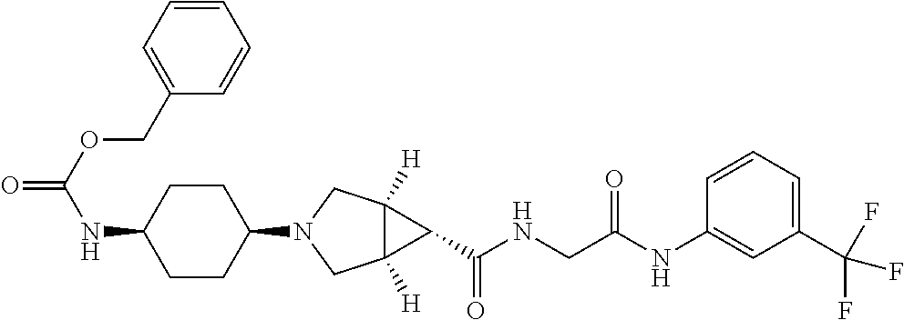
N(C1CCC(N2CC3([H])C([H])(C2)C3C(NCC(NC2=CC(C(F)(F)F)=CC=C2)=O)=O)CC1)C(=O)OCC1=CC=CC=C1
